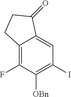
C12=C(F)C([OBn])=C(I)C=C1C(=O)CC2
